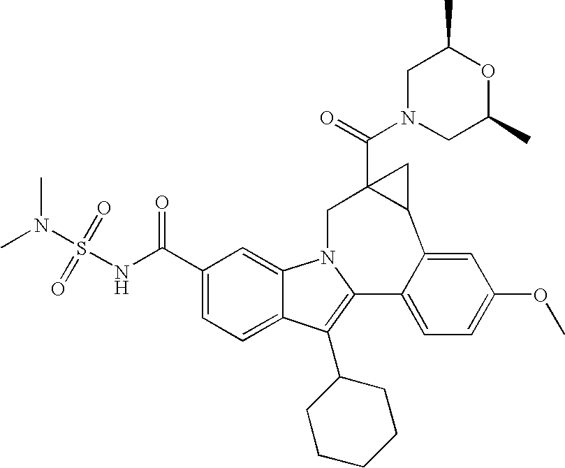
N1(C(=O)C23C(C4=CC(OC)=CC=C4C4=C(C5CCCCC5)C5=CC=C(C(=O)NS(N(C)C)(=O)=O)C=C5N4C2)C3)CC(C)OC(C)C1
